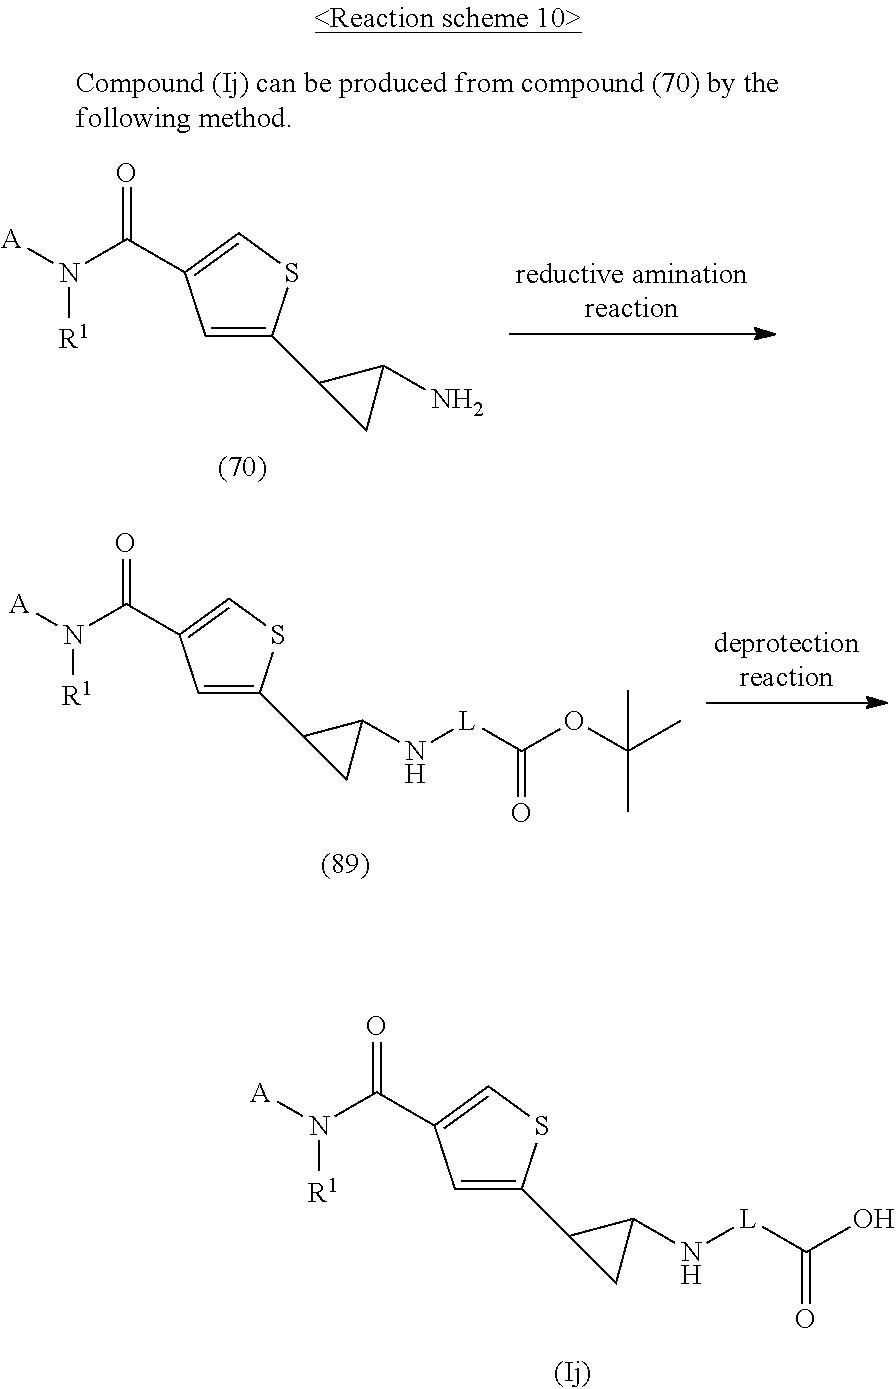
C(N([R1])[A])(=O)C1=CSC(C2CC2N[L]C(O)=O)=C1.C(N([R1])[A])(=O)C1=CSC(C2CC2N[L]C(OC(C)(C)C)=O)=C1.C(N([R1])[A])(=O)C1=CSC(C2CC2N)=C1
